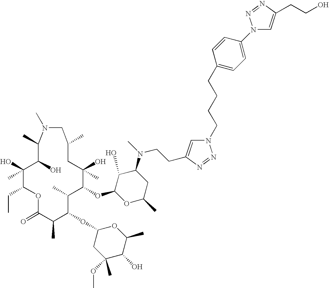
O1C(=O)C(C)C(OC2CC(OC)(C)C(O)C(C)O2)C(C)C(OC2OC(C)CC(N(CCC3=CN(CCCCC4=CC=C(N5C=C(CCO)N=N5)C=C4)N=N3)C)C2O)C(O)(C)CC(C)CN(C)C(C)C(O)C(O)(C)C1CC
